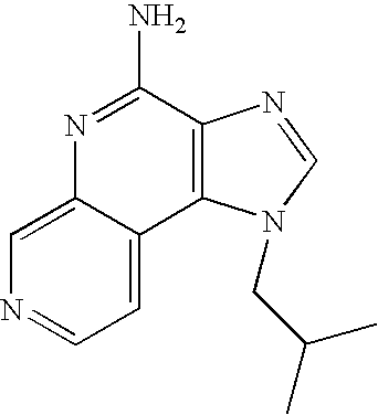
C1=C2C(=CC=N1)C1=C(C(N)=N2)N=CN1CC(C)C
